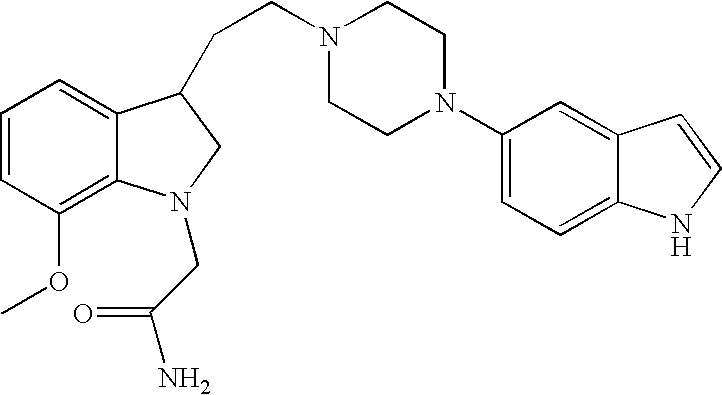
C1=CC(OC)=C2C(=C1)C(CCN1CCN(C3=CC=C4C(=C3)C=CN4)CC1)CN2CC(N)=O
